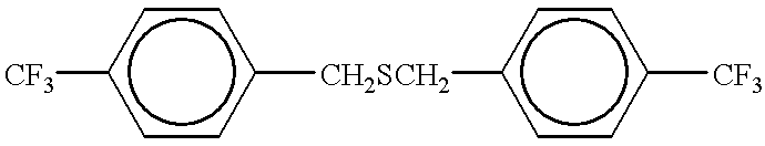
c1cc([CH2SCH2]c2ccc([CF3])cc2)ccc1[CF3]
